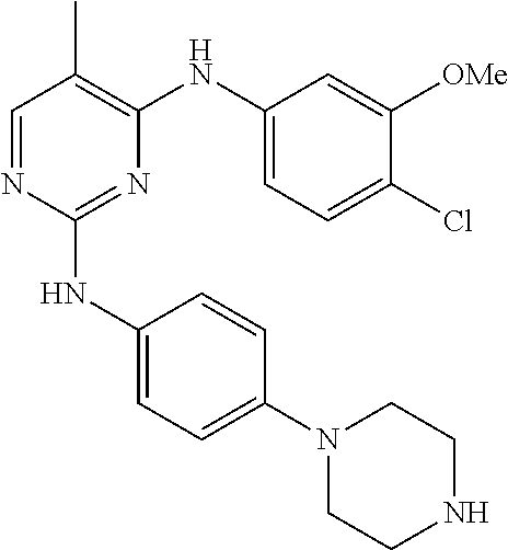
N1=C(NC2=CC=C(N3CCNCC3)C=C2)N=CC(C)=C1NC1=CC=C(Cl)C([OMe])=C1
